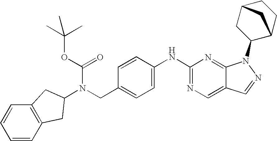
C1=C(NC2=NC=C3C(=N2)N(C2C4CCC(C2)C4)N=C3)C=CC(CN(C(=O)OC(C)(C)C)C2CC3=C(C=CC=C3)C2)=C1
